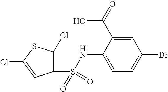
O=S(NC1=CC=C(Br)C=C1C(=O)O)(=O)C1=C(Cl)SC(Cl)=C1
